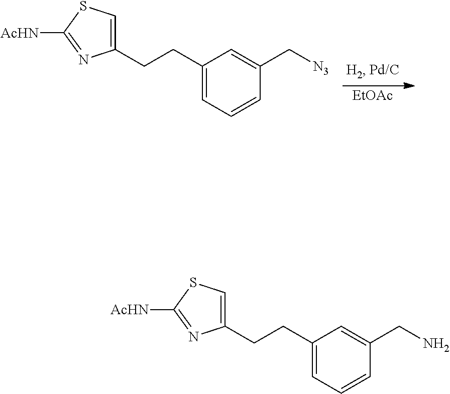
[EtOAc].C1(CCC2=CSC([AcHN])=N2)=CC=CC(C[N3])=C1.C1(CCC2=CSC([AcHN])=N2)=CC=CC(CN)=C1
